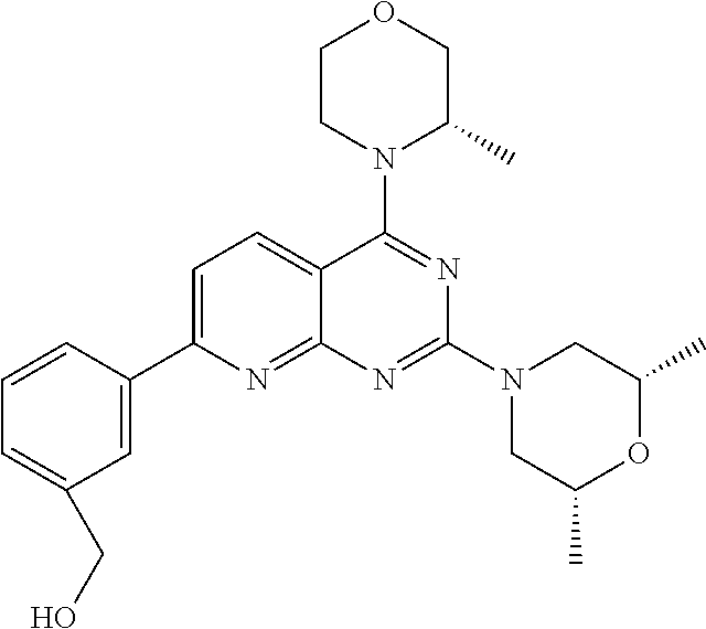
C1=C(C2=CC(CO)=CC=C2)N=C2C(=C1)C(N1C(C)COCC1)=NC(N1CC(C)OC(C)C1)=N2
